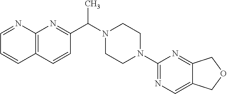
C12=C(N=C(C(N3CCN(C4=NC=C5C(=N4)COC5)CC3)C)C=C1)N=CC=C2
